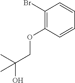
C1(Br)=C(OCC(O)(C)C)C=CC=C1
